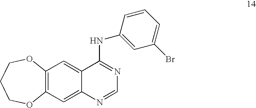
C12=C(C=C3C(=C1)N=CN=C3NC1=CC(Br)=CC=C1)OCCCO2
